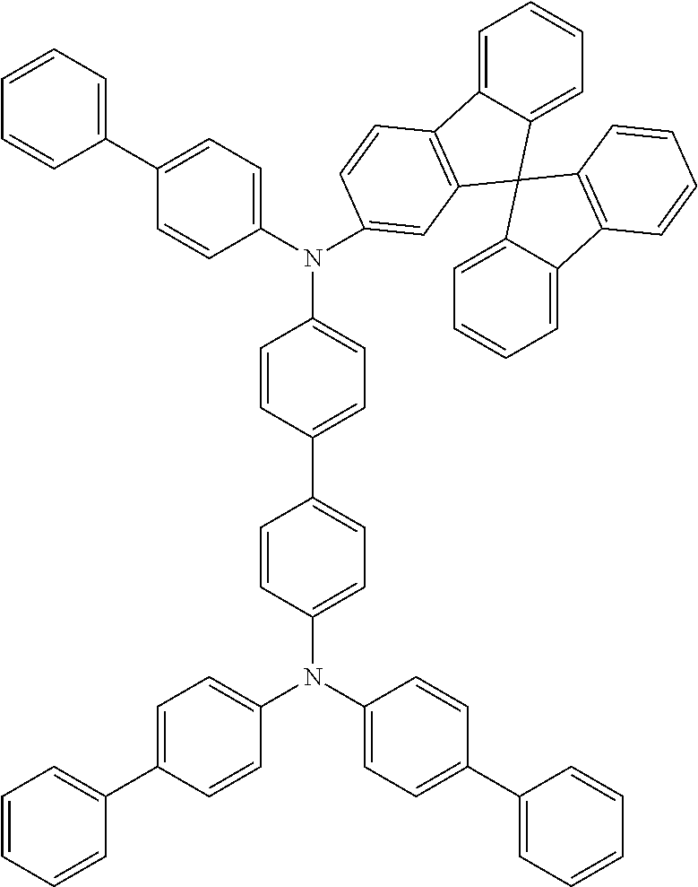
C1(C2=CC=C(N(C3=CC=C(C4=CC=C(N(C5=CC=C(C6=CC=CC=C6)C=C5)C5=CC=C(C6=CC=CC=C6)C=C5)C=C4)C=C3)C3=CC4=C(C5=CC=CC=C5C45C4=CC=CC=C4C4=C5C=CC=C4)C=C3)C=C2)=CC=CC=C1
